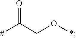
O=C([#])CO*
